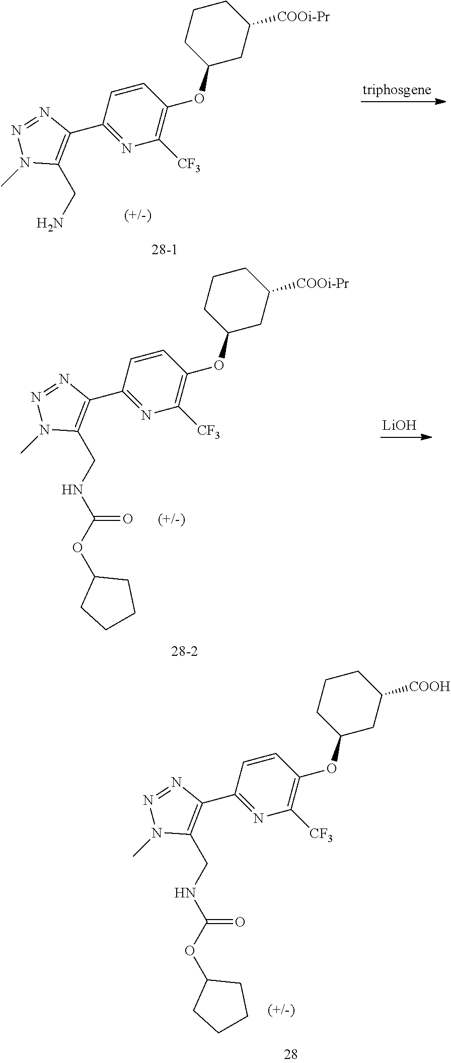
C1=CC(C2=C(CNC(=O)OC3CCCC3)N(C)N=N2)=NC([CF3])=C1OC1CCCC([COOH])C1.C1=CC(C2=C(CN)N(C)N=N2)=NC([CF3])=C1OC1CCCC([COOi-Pr])C1.C1=CC(C2=C(CNC(=O)OC3CCCC3)N(C)N=N2)=NC([CF3])=C1OC1CCCC([COOi-Pr])C1.[LiOH]
